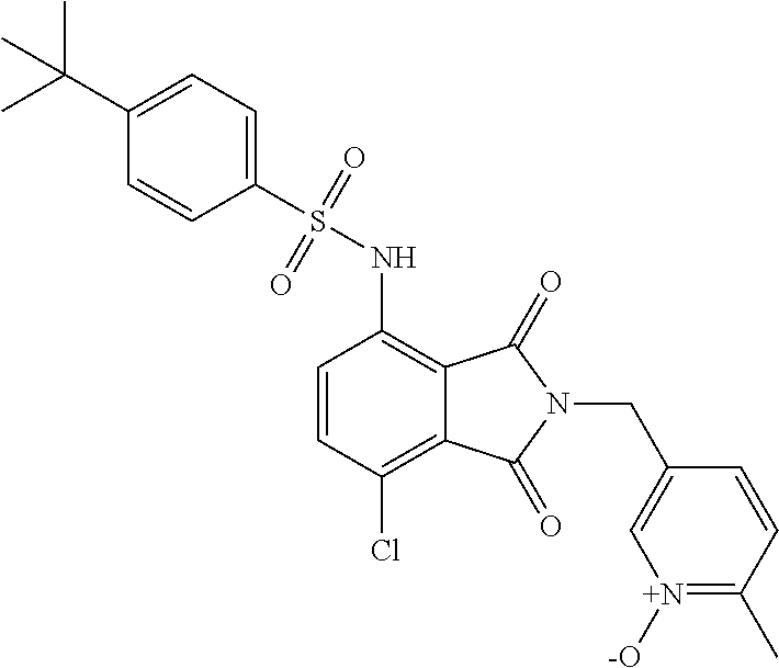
C1=CC(Cl)=C2C(=C1NS(C1=CC=C(C(C)(C)C)C=C1)(=O)=O)C(=O)N(CC1=C[N+]([-O])=C(C)C=C1)C2=O
